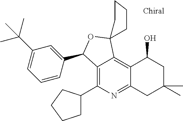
C12=C(C3CCCC3)N=C3C(=C1C1(OC2C2=CC(C(C)(C)C)=CC=C2)CCCC1)C(O)CC(C)(C)C3
